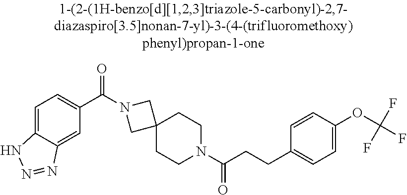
C1=C2C(=CC(C(=O)N3CC4(C3)CCN(C(CCC3=CC=C(OC(F)(F)F)C=C3)=O)CC4)=C1)N=NN2
